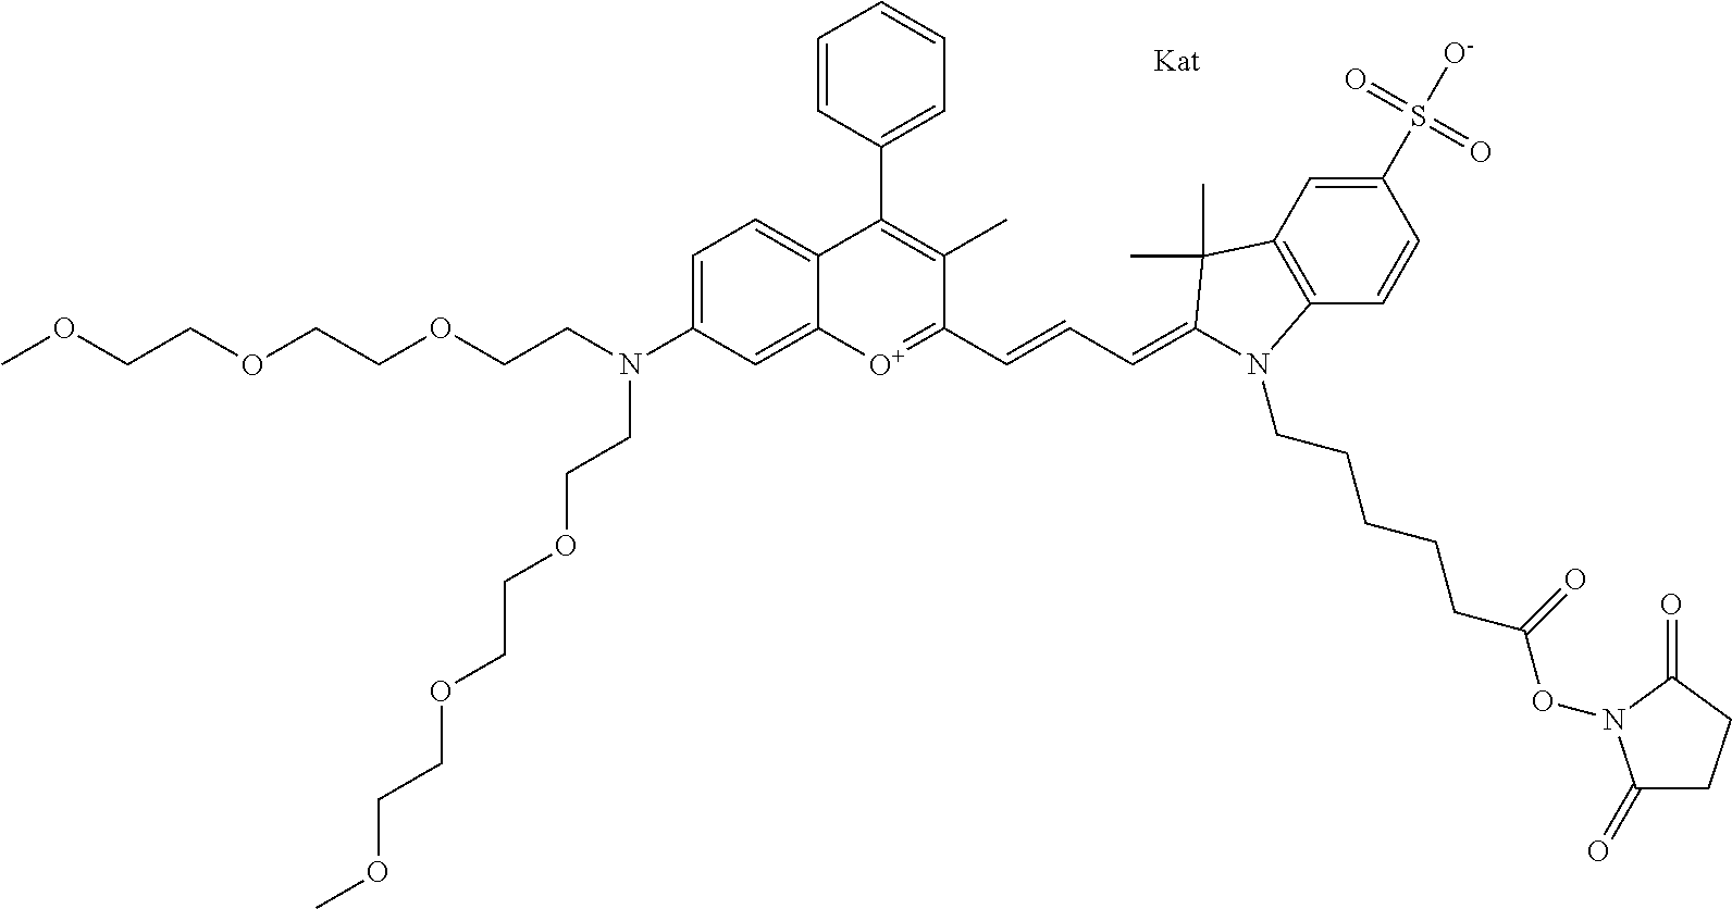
O(CCOCCOCCN(CCOCCOCCOC)C1=CC=C2C(=C1)[O+]=C(C=CC=C1C(C)(C)C3=C(C=CC(S(=O)(=O)[O-])=C3)N1CCCCCC(ON1C(=O)CCC1=O)=O)C(C)=C2C1=CC=CC=C1)C
